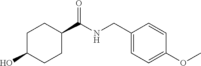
C1C(O)CCC(C(NCC2=CC=C(OC)C=C2)=O)C1
